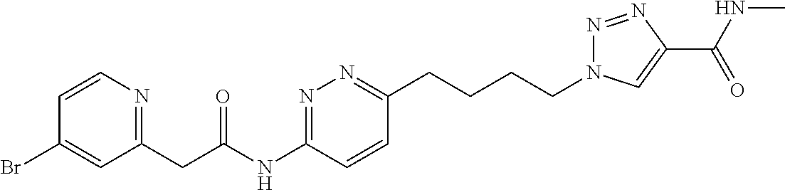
C1(CC(NC2=NN=C(CCCCN3N=NC(C(NC)=O)=C3)C=C2)=O)=NC=CC(Br)=C1
